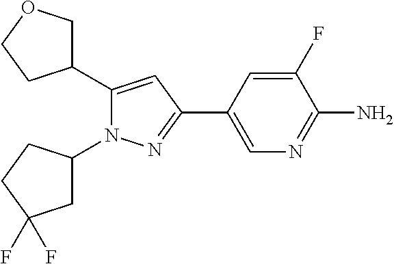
C1C(C2=CC(C3=CN=C(N)C(F)=C3)=NN2C2CC(F)(F)CC2)CCO1
